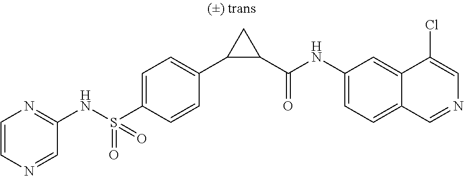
N(S(C1=CC=C(C2C(C(NC3=CC=C4C(=C3)C(Cl)=CN=C4)=O)C2)C=C1)(=O)=O)C1=NC=CN=C1
